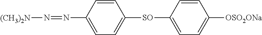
C1=CC(N=N[(CH3)2N])=CC=C1[SO]C1=CC=C([OSO2ONa])C=C1
